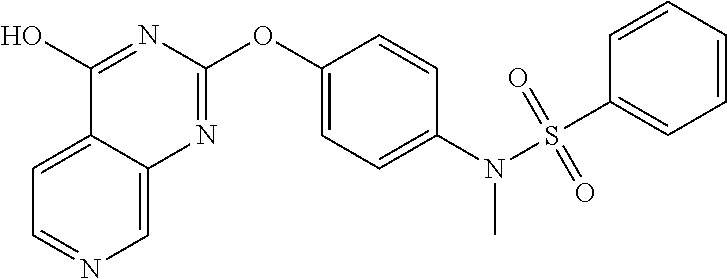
C1=C2C(=CN=C1)N=C(OC1=CC=C(N(S(C3=CC=CC=C3)(=O)=O)C)C=C1)N=C2O
